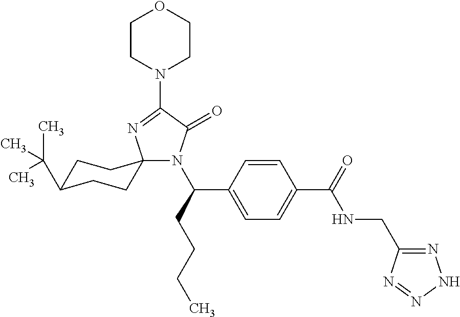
N1(C(CCCC)C2=CC=C(C(=O)NCC3=NNN=N3)C=C2)C(=O)C(N2CCOCC2)=NC12CCC(C(C)(C)C)CC2
